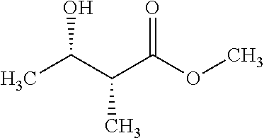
CC(C(C(OC)=O)C)O
